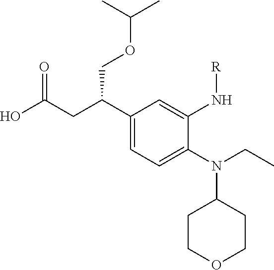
C1(N(C2CCOCC2)CC)=CC=C(C(CC(O)=O)COC(C)C)C=C1N[R]
